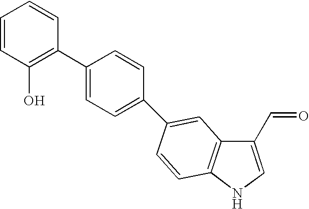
C1=CC(O)=C(C2=CC=C(C3=CC4=C(C=C3)NC=C4C=O)C=C2)C=C1
